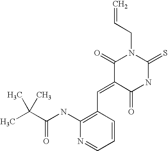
C=CCN1C(=O)C(=CC2=C(NC(C(C)(C)C)=O)N=CC=C2)C(=O)NC1=S
